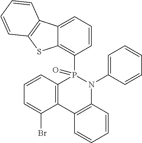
C12=C(C3=C(N(C4=CC=CC=C4)P1(=O)C1=C4C(=CC=C1)C1=C(S4)C=CC=C1)C=CC=C3)C(Br)=CC=C2
